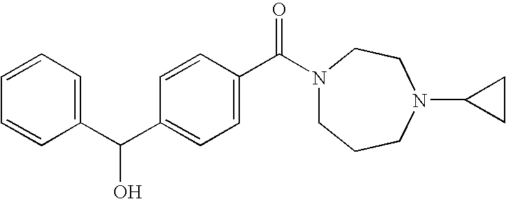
C1(C(C2=CC=C(C(N3CCCN(C4CC4)CC3)=O)C=C2)O)=CC=CC=C1
